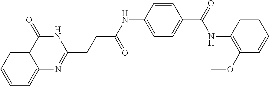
C1=CC=C2C(=C1)C(=O)NC(CCC(NC1=CC=C(C(=O)NC3=C(OC)C=CC=C3)C=C1)=O)=N2
